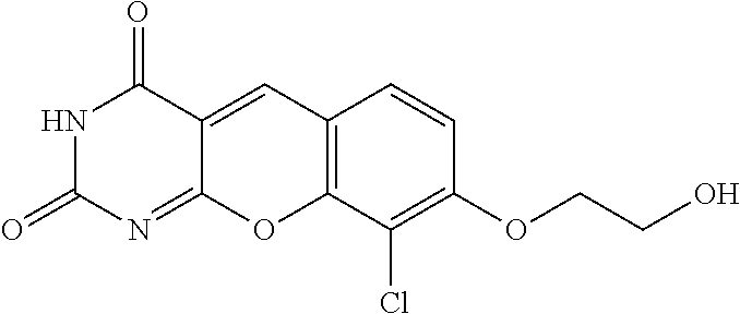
N1C(=O)N=C2C(=CC3=C(O2)C(Cl)=C(OCCO)C=C3)C1=O
